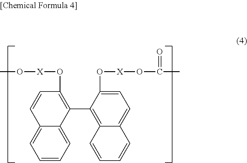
C1=CC=C2C(=C1)C=CC(O[X]OC)=C2C1=C2C(=CC=C1O[X]OC(=O)C)C=CC=C2
